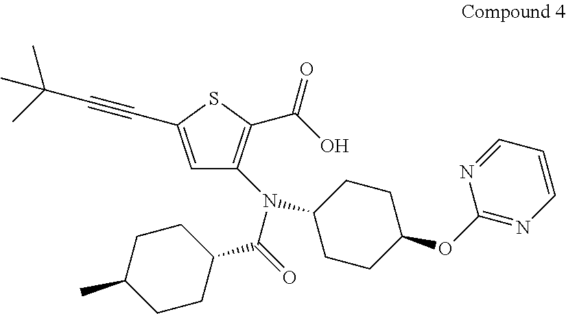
C1=C(C#CC(C)(C)C)SC(C(=O)O)=C1N(C(=O)C1CCC(C)CC1)C1CCC(OC2=NC=CC=N2)CC1
